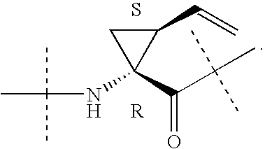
C1(C=C)CC1(C(C(C)(C)C)=O)NC(C)(C)C.S
